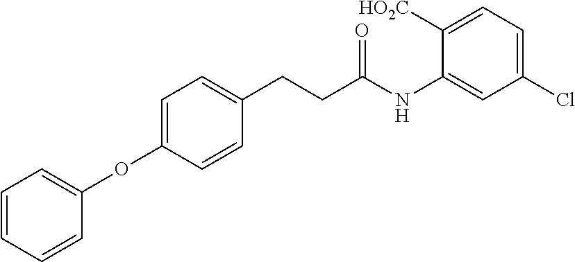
C1=C(OC2=CC=CC=C2)C=CC(CCC(NC2=CC(Cl)=CC=C2[HO2C])=O)=C1
